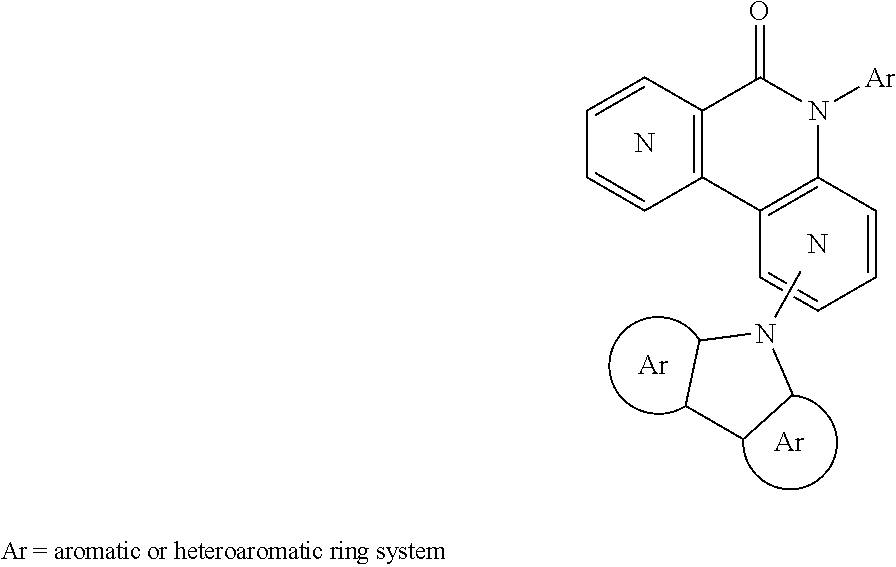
N.N.C12=C(C=CC=C1)C(=O)N([Ar])C1=C2C=CC=C1.CN1CCCC1.[Ar].[Ar]
